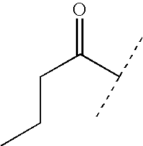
C(C(C(C)C)=O)CC
